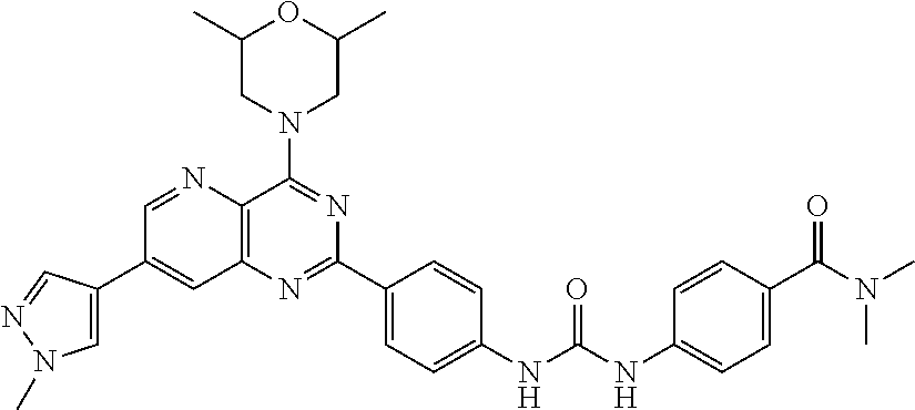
C1=NC2=C(C=C1C1=CN(C)N=C1)N=C(C1=CC=C(NC(NC3=CC=C(C(N(C)C)=O)C=C3)=O)C=C1)N=C2N1CC(C)OC(C)C1
